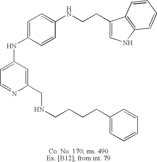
C1=C(NC2=CC=C(NCCC3=CNC4=C3C=CC=C4)C=C2)C=C(CNCCCCC2=CC=CC=C2)N=C1
